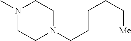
N1(C)CCN(CCCCC[Me])CC1
